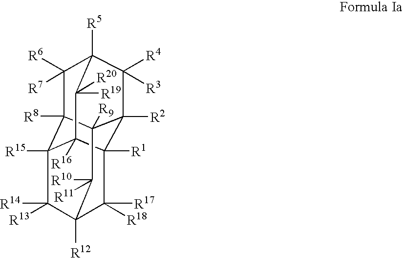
C12([R16])C3([R15])C([R14])([R13])C4([R12])C([R17])([R18])C1([R1])C1([R2])C([R9])(C3([R8])C([R6])([R7])C([R5])(C1([R4])[R3])C2([R20])[R19])C4([R10])[R11]
